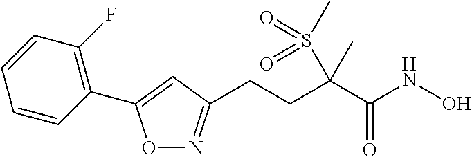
C(CC(C(NO)=O)(S(C)(=O)=O)C)C1=NOC(C2=C(F)C=CC=C2)=C1
